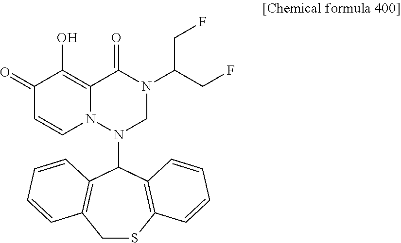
C1(=O)C=CN2C(=C1O)C(=O)N(C(CF)CF)CN2C1C2=C(CSC3=C1C=CC=C3)C=CC=C2
